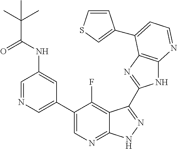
C1=NC=C(C2=CN=C3C(=C2F)C(C2=NC4=C(N2)N=CC=C4C2=CSC=C2)=NN3)C=C1NC(C(C)(C)C)=O
